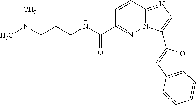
C1=CC2=NC=C(C3=CC4=C(O3)C=CC=C4)N2N=C1C(NCCCN(C)C)=O
